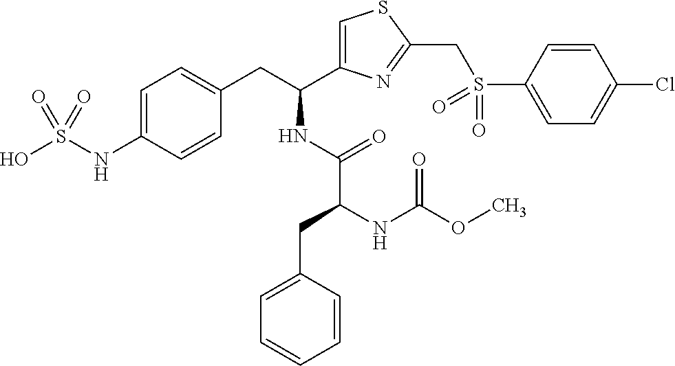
C1=C(NS(O)(=O)=O)C=CC(CC(C2=CSC(CS(C3=CC=C(Cl)C=C3)(=O)=O)=N2)NC(C(NC(OC)=O)CC2=CC=CC=C2)=O)=C1
